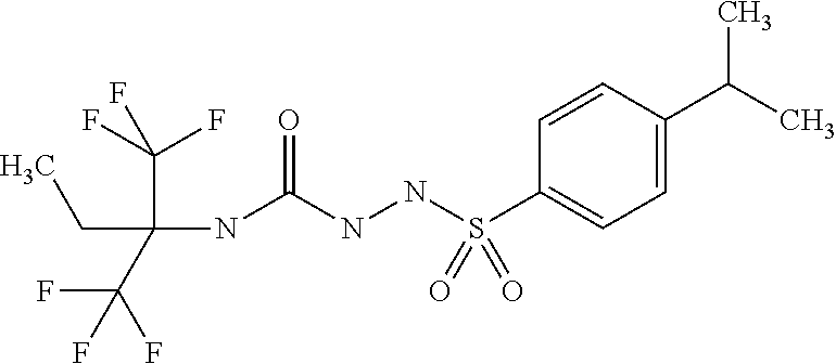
CCC(NC(NNS(C1=CC=C(C(C)C)C=C1)(=O)=O)=O)(C(F)(F)F)C(F)(F)F
